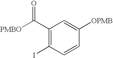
C1(C([PMBO])=O)=C(I)C=CC([OPMB])=C1
